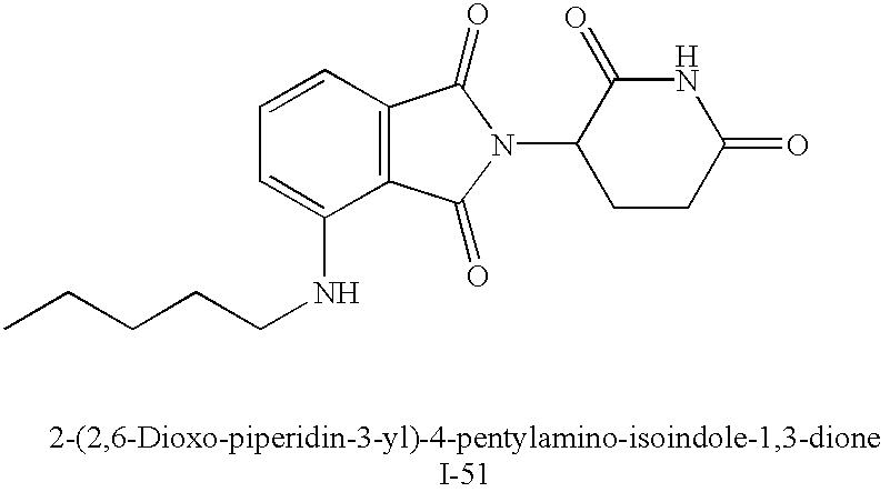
C1(=O)NC(=O)C(N2C(=O)C3=C(C2=O)C(NCCCCC)=CC=C3)CC1
